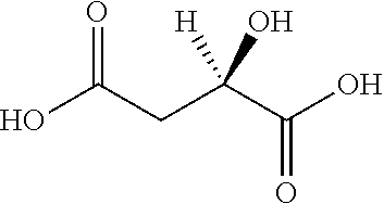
OC(CC(C(O)=O)([H])O)=O
